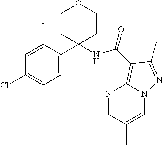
C1=C(F)C(C2(NC(=O)C3=C4N=CC(C)=CN4N=C3C)CCOCC2)=CC=C1Cl
